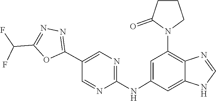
C1=NC2=C(N3CCCC3=O)C=C(NC3=NC=C(C4=NN=C(C(F)F)O4)C=N3)C=C2N1
